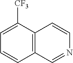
C1=C([CF3])C2=C(C=C1)C=NC=C2
